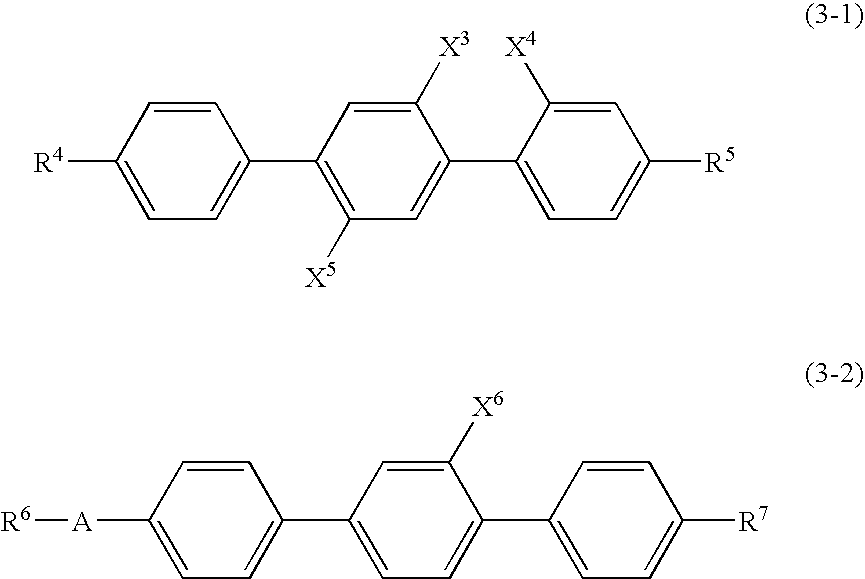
C1([X3])=CC(C2=CC=C([R4])C=C2)=C([X5])C=C1C1=CC=C([R5])C=C1[X4].C1([X6])=CC(C2=CC=C([A][R6])C=C2)=CC=C1C1=CC=C([R7])C=C1
